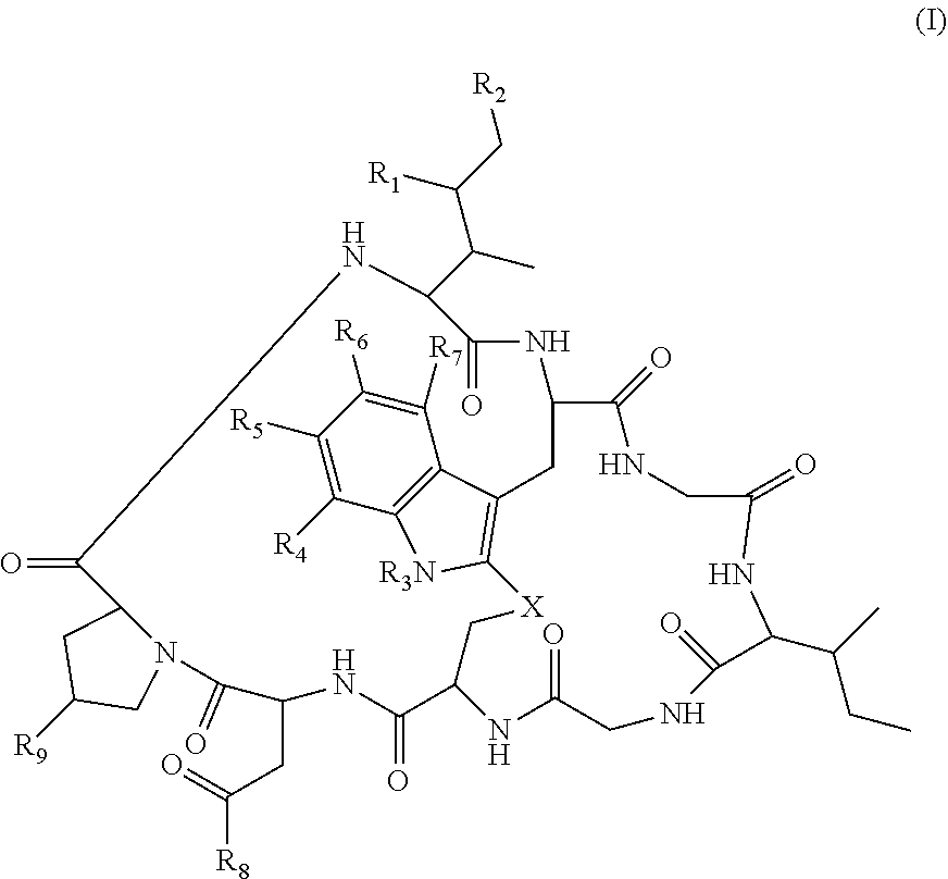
[R9]C1CN2C(C1)C(=O)NC(C(C)C(C[R2])[R1])C(=O)NC1CC3=C([X]CC(C(=O)NC(CC(=O)[R8])C2=O)NC(=O)CNC(=O)C(C(CC)C)NC(=O)CNC1=O)[R3N]C1=C3C([R7])=C([R6])C([R5])=C1[R4]
